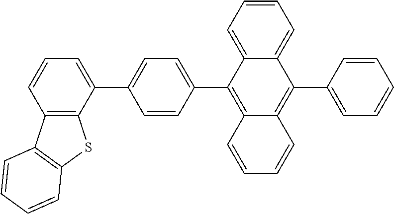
C1(C2=CC=CC3=C2SC2=C3C=CC=C2)=CC=C(C2=C3C(=C(C4=CC=CC=C4)C4=CC=CC=C24)C=CC=C3)C=C1
